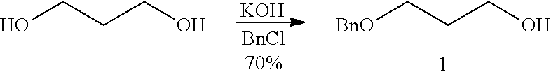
[KOH].OCCCO.[BnO]CCCO
